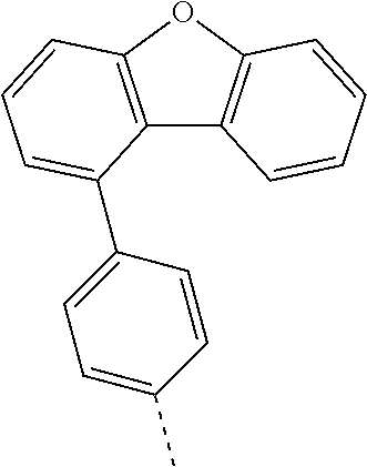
C12=C(OC3=C1C=CC=C3)C=CC=C2C1=CC=C(C)C=C1
